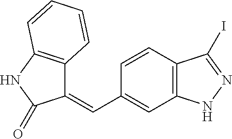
C1(=CC2=CC3=C(C=C2)C(I)=NN3)C2=C(NC1=O)C=CC=C2
